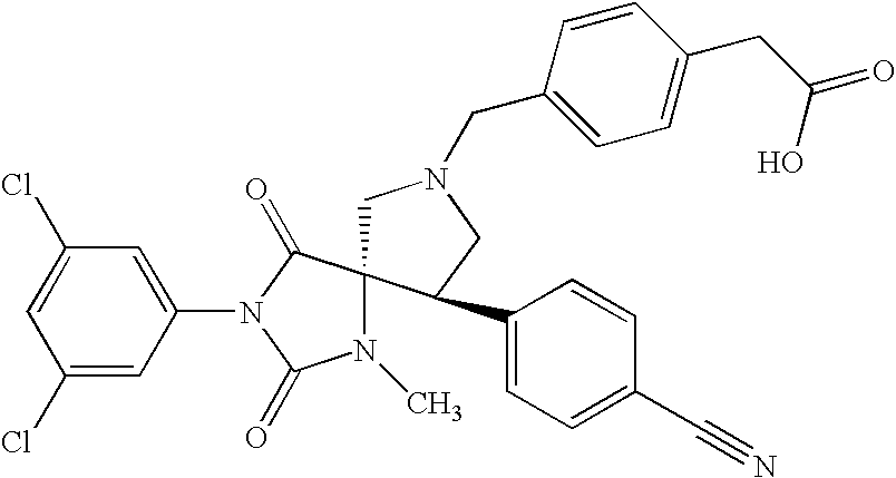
ClC1=CC(Cl)=CC(N2C(=O)C3(N(C)C2=O)CN(CC2=CC=C(CC(O)=O)C=C2)CC3C2=CC=C(C#N)C=C2)=C1
